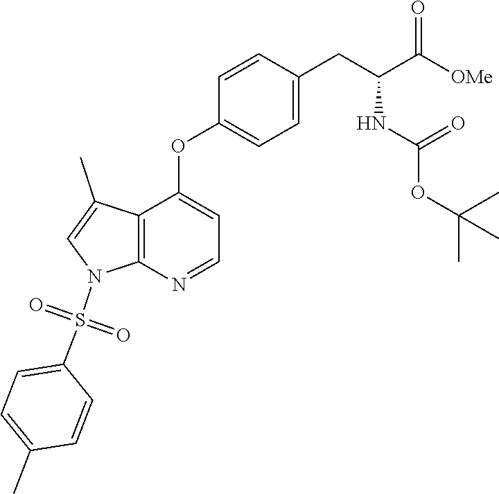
C12=C(N=CC=C1OC1=CC=C(CC(C([OMe])=O)NC(OC(C)(C)C)=O)C=C1)N(S(C1=CC=C(C)C=C1)(=O)=O)C=C2C
